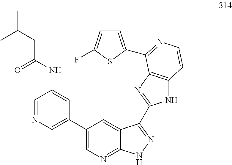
C1=C(C2=NC=CC3=C2N=C(C2=NNC4=NC=C(C5=CN=CC(NC(CC(C)C)=O)=C5)C=C42)N3)SC(F)=C1
